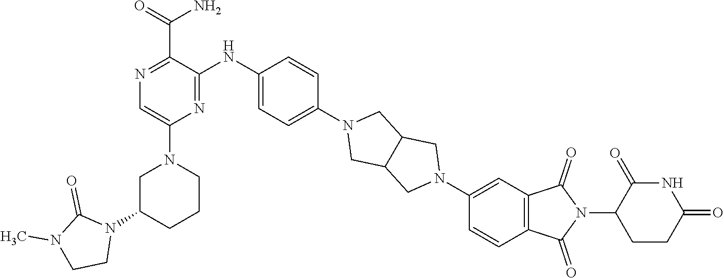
N1(C2=CC=C(NC3=NC(N4CC(N5C(=O)N(C)CC5)CCC4)=CN=C3C(=O)N)C=C2)CC2C(C1)CN(C1=CC3=C(C=C1)C(=O)N(C1CCC(=O)NC1=O)C3=O)C2
